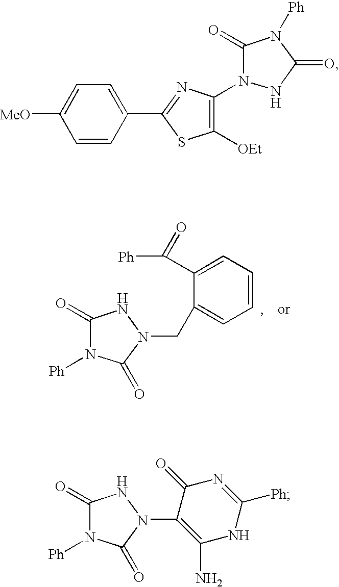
C1(=O)N([Ph])C(=O)N(CC2=CC=CC=C2C([Ph])=O)N1.C1=CC(C2=NC(N3C(=O)N([Ph])C(=O)N3)=C([OEt])S2)=CC=C1[OMe].C1(=O)N([Ph])C(=O)N(C2=C(N)NC([Ph])=NC2=O)N1
